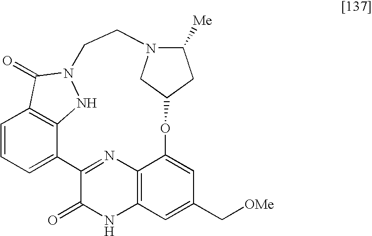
C1=CC=C2C3=C1C(=O)N(N3)CCN1C([Me])CC(OC3=CC(C[OMe])=CC4=C3N=C2C(=O)N4)C1
